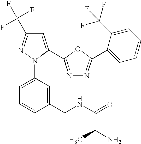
C1=C(C2=NN=C(C3=CC=CC=C3C(F)(F)F)O2)N(C2=CC=CC(CNC(=O)C(N)C)=C2)N=C1C(F)(F)F
